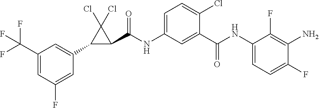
C1(C2=CC(C(F)(F)F)=CC(F)=C2)C(C(NC2=CC=C(Cl)C(C(NC3=CC=C(F)C(N)=C3F)=O)=C2)=O)C1(Cl)Cl
